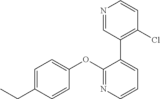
C1=C(CC)C=CC(OC2=NC=CC=C2C2=C(Cl)C=CN=C2)=C1
